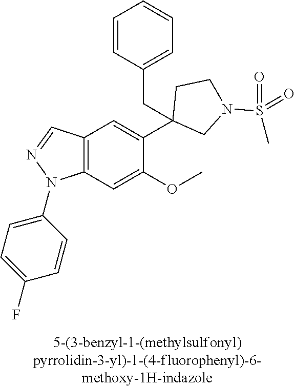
C12=C(C=C(OC)C(C3(CC4=CC=CC=C4)CN(S(C)(=O)=O)CC3)=C1)N(C1=CC=C(F)C=C1)N=C2
